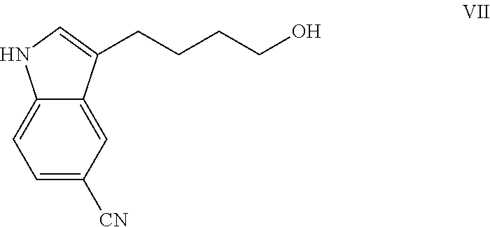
C12=CC=C([CN])C=C1C(CCCCO)=CN2
